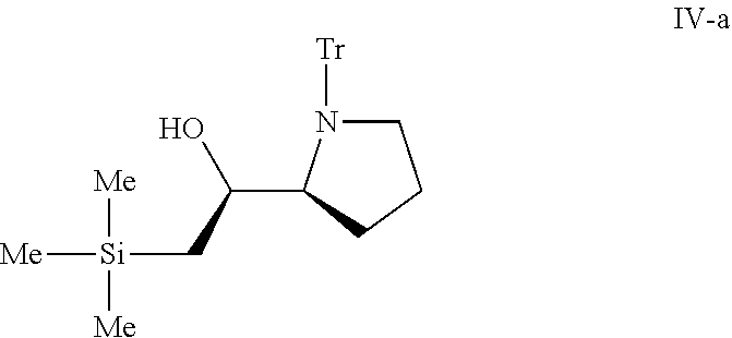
C1N([Tr])C(C(C[Si]([Me])([Me])[Me])O)CC1
